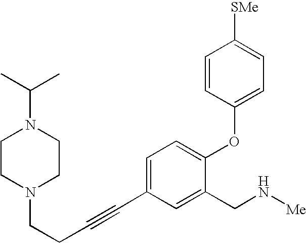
C1=C(C#CCCN2CCN(C(C)C)CC2)C=C(CN[Me])C(OC2=CC=C([SMe])C=C2)=C1
